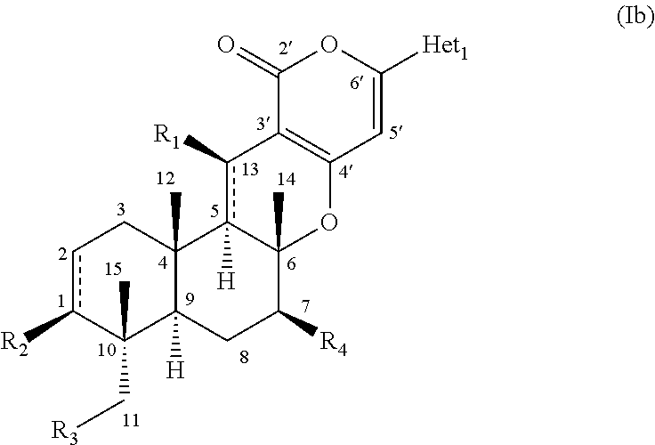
c1c([R2])C(C[R3])(C)C2([H])C(C)(C1)c1([H])c([R1])C3=C(OC1(C)C([R4])C2)C=C([Het1])OC3=O
